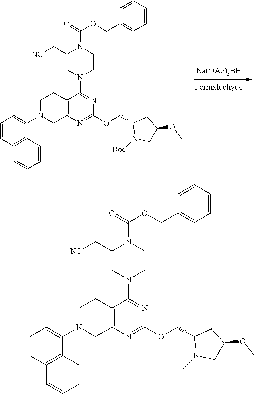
N1(C2=CC=CC3=C2C=CC=C3)CC2=C(CC1)C(N1CCN(C(OCC3=CC=CC=C3)=O)C(C[NC])C1)=NC(OCC1N(C)CC(OC)C1)=N2.N1(C2=CC=CC3=C2C=CC=C3)CC2=C(CC1)C(N1CCN(C(OCC3=CC=CC=C3)=O)C(C[NC])C1)=NC(OCC1N([Boc])CC(OC)C1)=N2.[Na(OAc)3BH]
